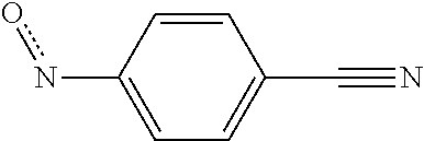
C1(no)=CC=C(C#N)C=C1
